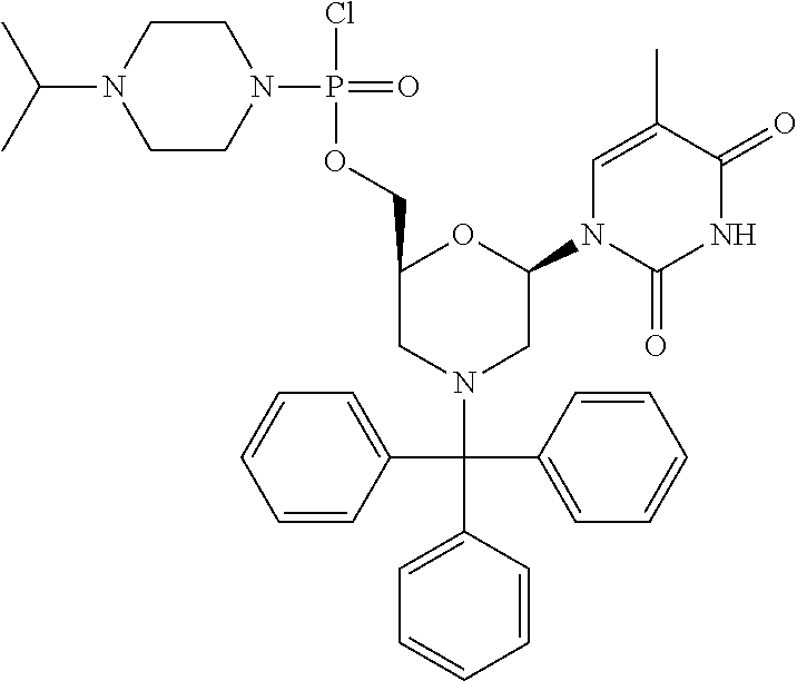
C1=C(C(C2=CC=CC=C2)(C2=CC=CC=C2)N2CC(N3C(=O)NC(=O)C(C)=C3)OC(COP(=O)(Cl)N3CCN(C(C)C)CC3)C2)C=CC=C1
